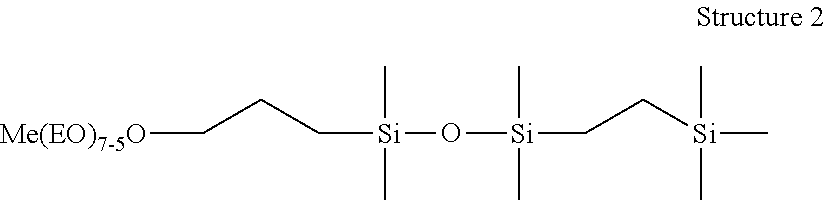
[Me(EO)7-5O]CCC[Si](C)(C)O[Si](C)(C)CC[Si](C)(C)C
